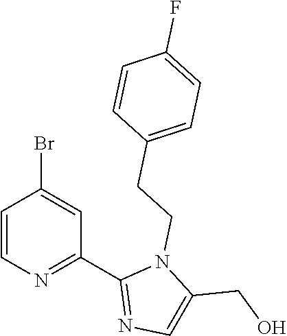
C1=CN=C(C2=NC=C(CO)N2CCC2=CC=C(F)C=C2)C=C1Br
